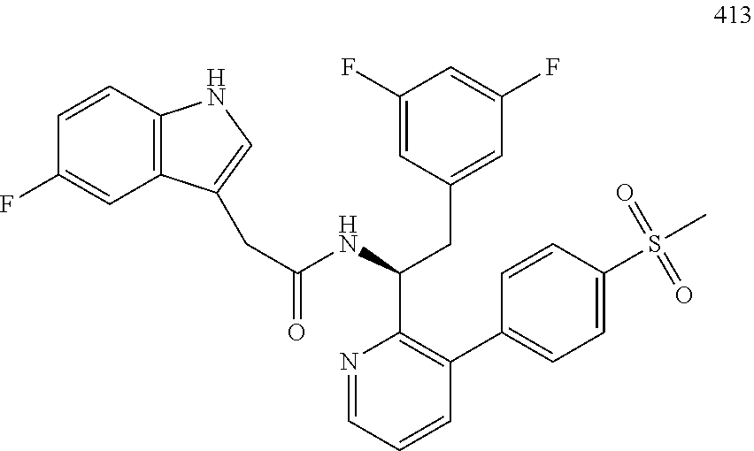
C12=C(C=CC(F)=C1)NC=C2CC(NC(CC1=CC(F)=CC(F)=C1)C1=C(C2=CC=C(S(C)(=O)=O)C=C2)C=CC=N1)=O
